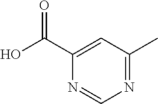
N1=CN=C(C)C=C1C(O)=O
